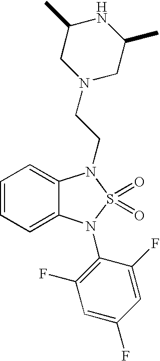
C1=CC=C2C(=C1)N(CCN1CC(C)NC(C)C1)S(=O)(=O)N2C1=C(F)C=C(F)C=C1F
